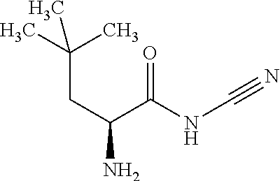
CC(CC(C(=O)NC#N)N)(C)C
